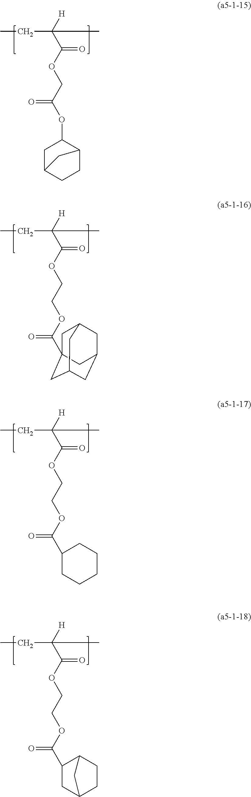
CCC(C(OCC(OC1CC2CCC1C2)=O)=O)([H])C.CCC(C(OCCOC(=O)C12CC3CC(CC(C1)C3)C2)=O)([H])C.CCC(C(OCCOC(=O)C1CCCCC1)=O)([H])C.CCC(C(OCCOC(=O)C1CC2CCC1C2)=O)([H])C
